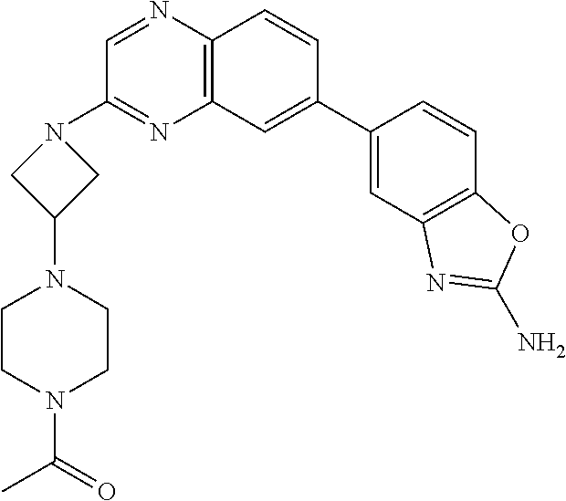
C12=C(C=C(C3=CC4=C(C=C3)OC(N)=N4)C=C1)N=C(N1CC(N3CCN(C(C)=O)CC3)C1)C=N2
